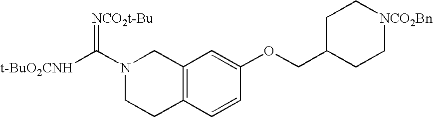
N1(C([t-BuO2CNH])=[NCO2t-Bu])CCC2=C(C1)C=C(OCC1CC[NCO2Bn]CC1)C=C2
